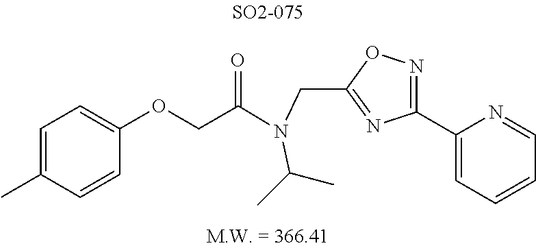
C1(C2=CC=CC=N2)=NOC(CN(C(COC2=CC=C(C)C=C2)=O)C(C)C)=N1
